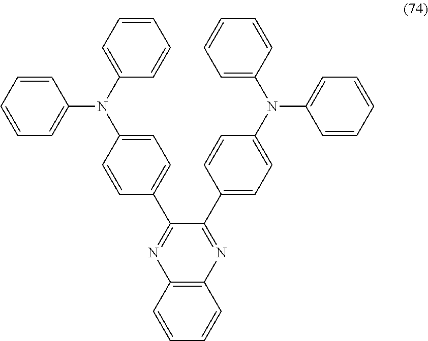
C1=CC=CC(N(C2=CC=CC=C2)C2=CC=C(C3=NC4=C(N=C3C3=CC=C(N(C5=CC=CC=C5)C5=CC=CC=C5)C=C3)C=CC=C4)C=C2)=C1
